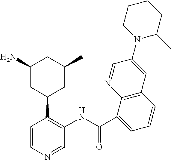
C1=CN=CC(NC(=O)C2=CC=CC3=C2N=CC(N2C(C)CCCC2)=C3)=C1C1CC(C)CC(N)C1
